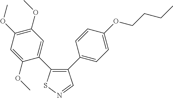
C1=C(OC)C(C2=C(C3=CC=C(OCCCC)C=C3)C=NS2)=CC(OC)=C1OC
